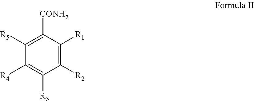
C1([R2])=C([R1])C([CONH2])=C([R5])C([R4])=C1[R3]
